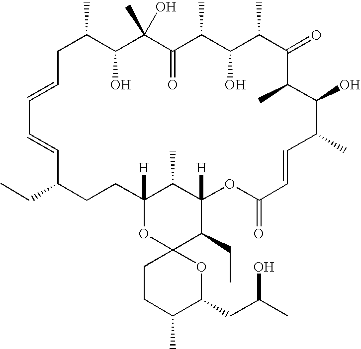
C1=CCC(C)C(O)C(C)(O)C(=O)C(C)C(O)C(C)C(=O)C(C)C(O)C(C)C=CC(=O)OC2([H])C(CC)C3(OC([H])(CCC(CC)C=C1)C2C)CCC(C)C(CC(C)O)O3
